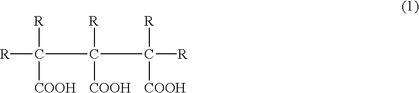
[R]C(C(C([R])([R])[COOH])([R])[COOH])([R])[COOH]
